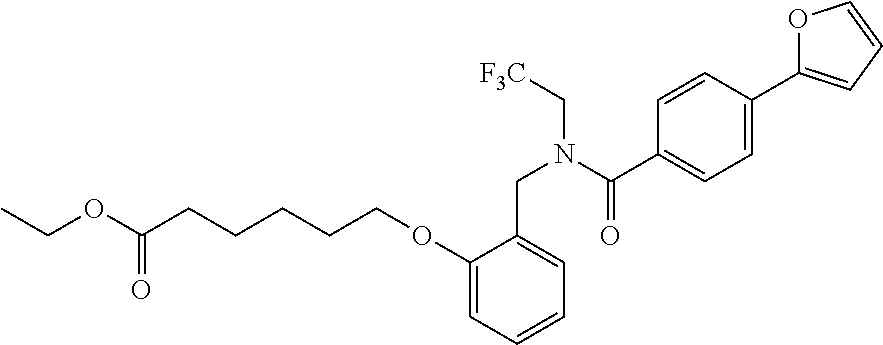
C(CCCCOC1=CC=CC=C1CN(C[F3C])C(C1=CC=C(C2=CC=CO2)C=C1)=O)C(OCC)=O
